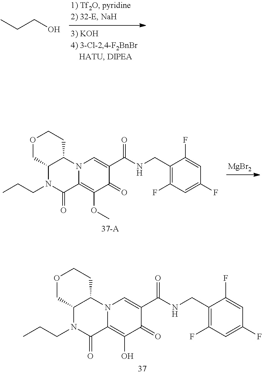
C(O)CC.[MgBr2].N12C=C(C(=O)NCC3=C(F)C=C(F)C=C3F)C(=O)C(OC)=C1C(=O)N(CCC)C1C2CCOC1.N12C=C(C(=O)NCC3=C(F)C=C(F)C=C3F)C(=O)C(O)=C1C(=O)N(CCC)C1C2CCOC1
